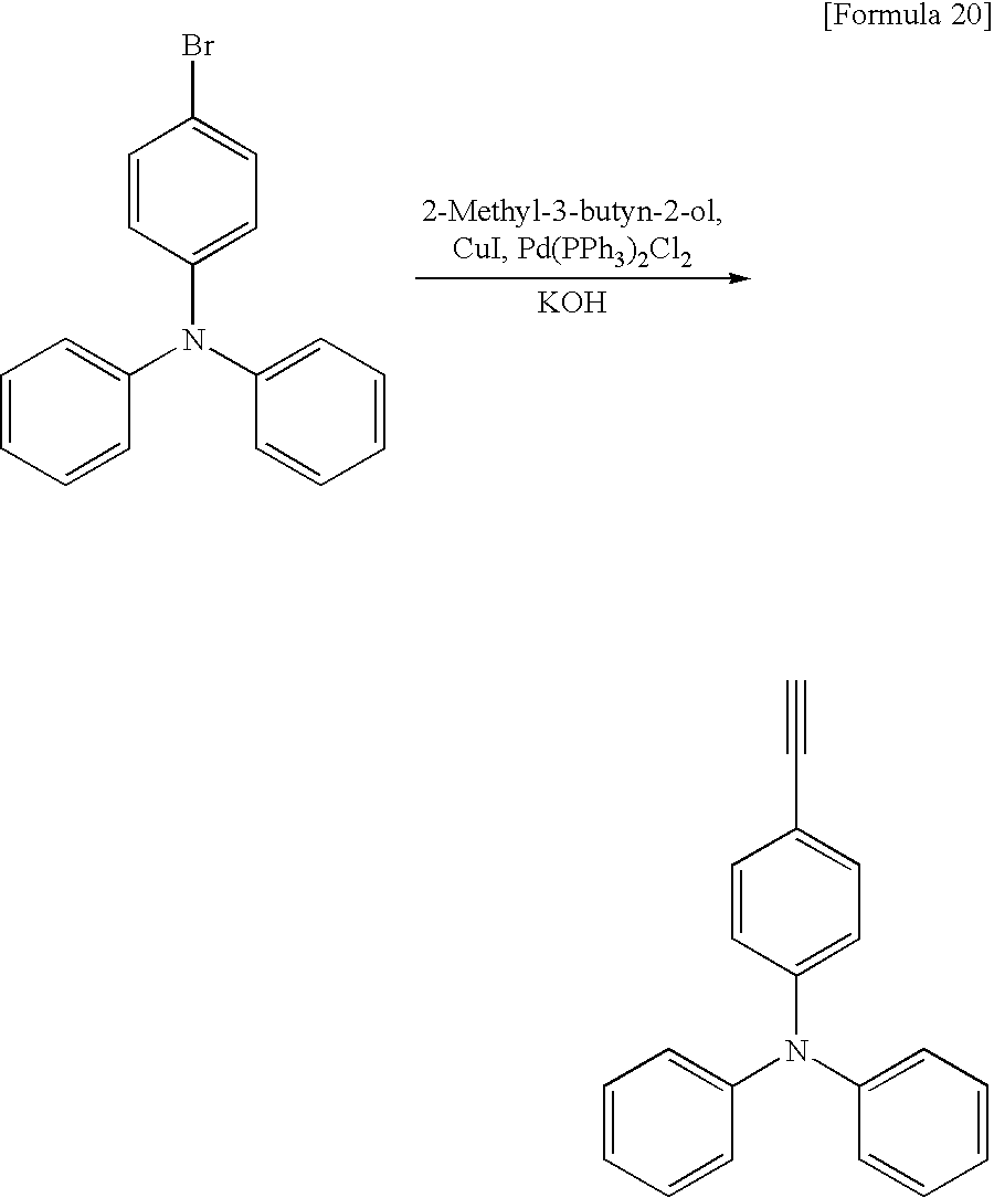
[KOH].C1=CC(N(C2=CC=CC=C2)C2=CC=CC=C2)=CC=C1Br.C1=CC(N(C2=CC=CC=C2)C2=CC=CC=C2)=CC=C1C#C
